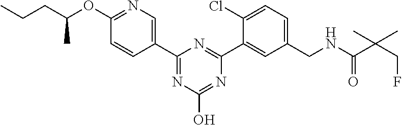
C1(CNC(C(CF)(C)C)=O)=CC=C(Cl)C(C2=NC(C3=CN=C(OC(CCC)C)C=C3)=NC(O)=N2)=C1
